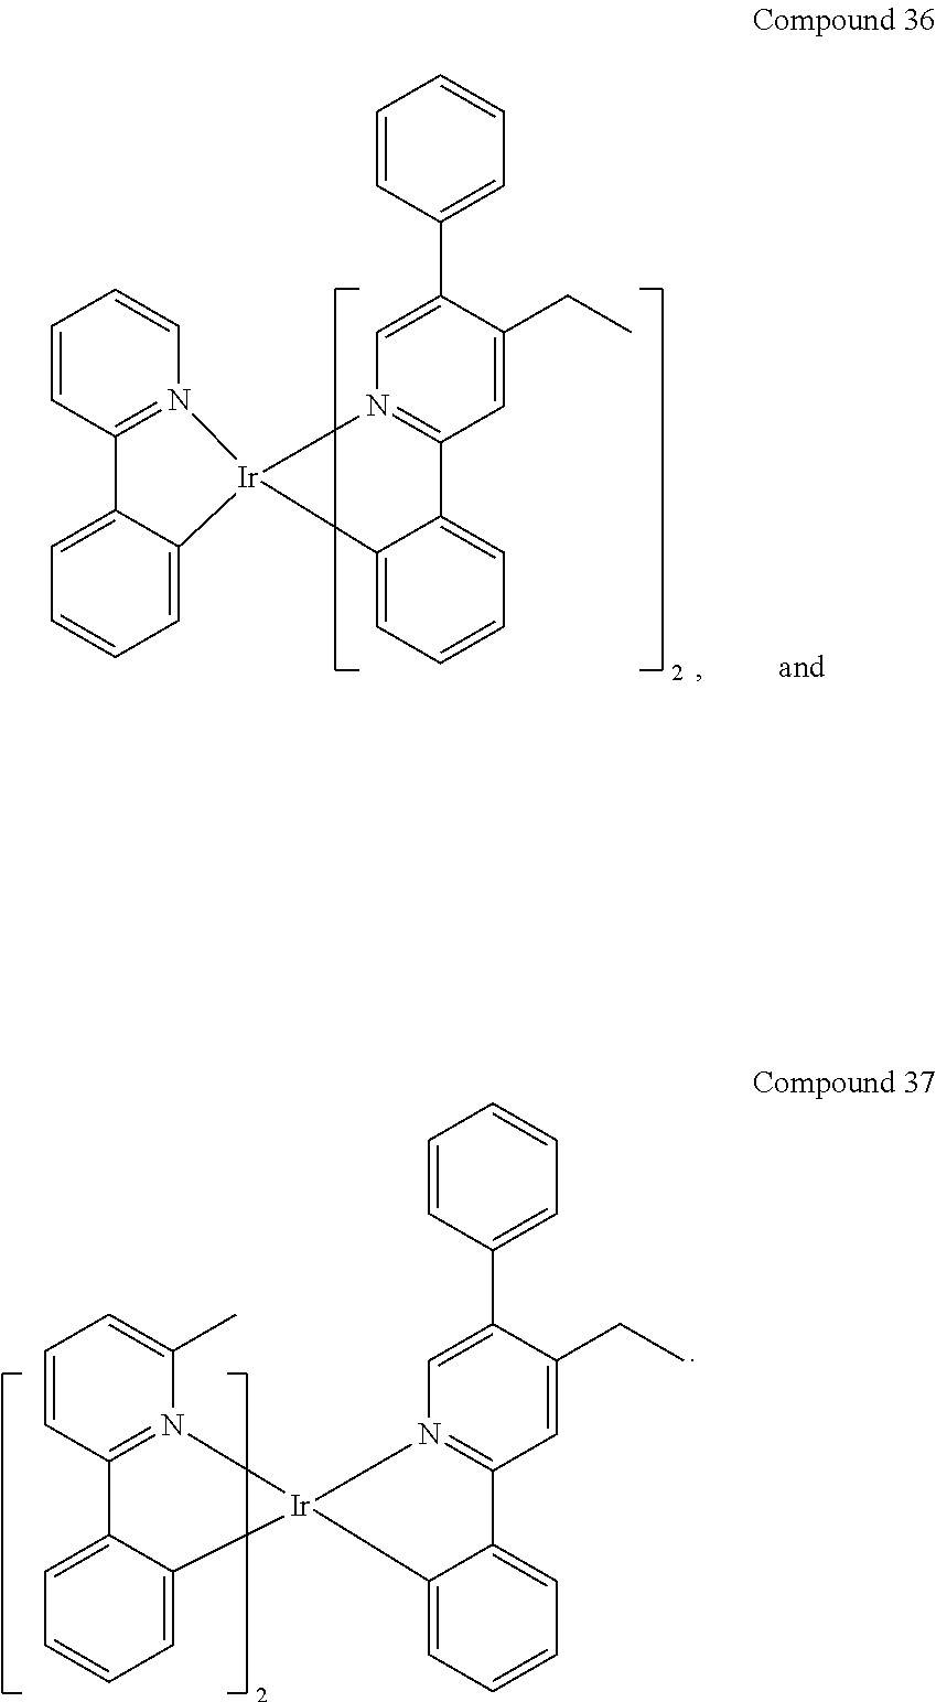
C1(C2=CC=CC=C2)=CN2=C(C=C1CC)C1=CC=CC=C1[Ir]21N2=C(C=CC=C2C)C2=CC=CC=C12.C1(C2=CC=CC=C2)=CN2=C(C=C1CC)C1=CC=CC=C1[Ir]21N2=C(C=CC=C2)C2=CC=CC=C12
